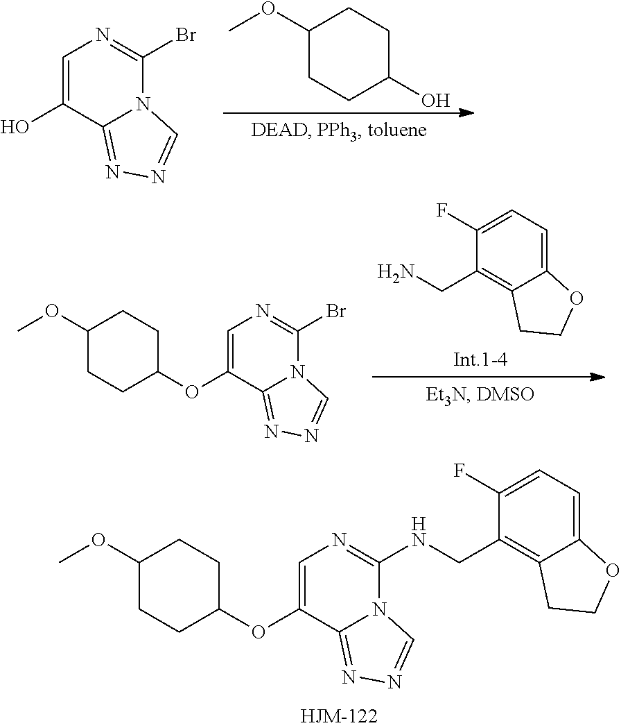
C1=C(OC2CCC(OC)CC2)C2=NN=CN2C(NCC2=C3C(=CC=C2F)OCC3)=N1.C1(OC)CCC(O)CC1.C1=C(O)C2=NN=CN2C(Br)=N1.C1(F)=CC=C2C(=C1CN)CCO2.C1=C(OC2CCC(OC)CC2)C2=NN=CN2C(Br)=N1
